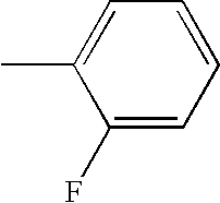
C1=C(C)C(F)=CC=C1
